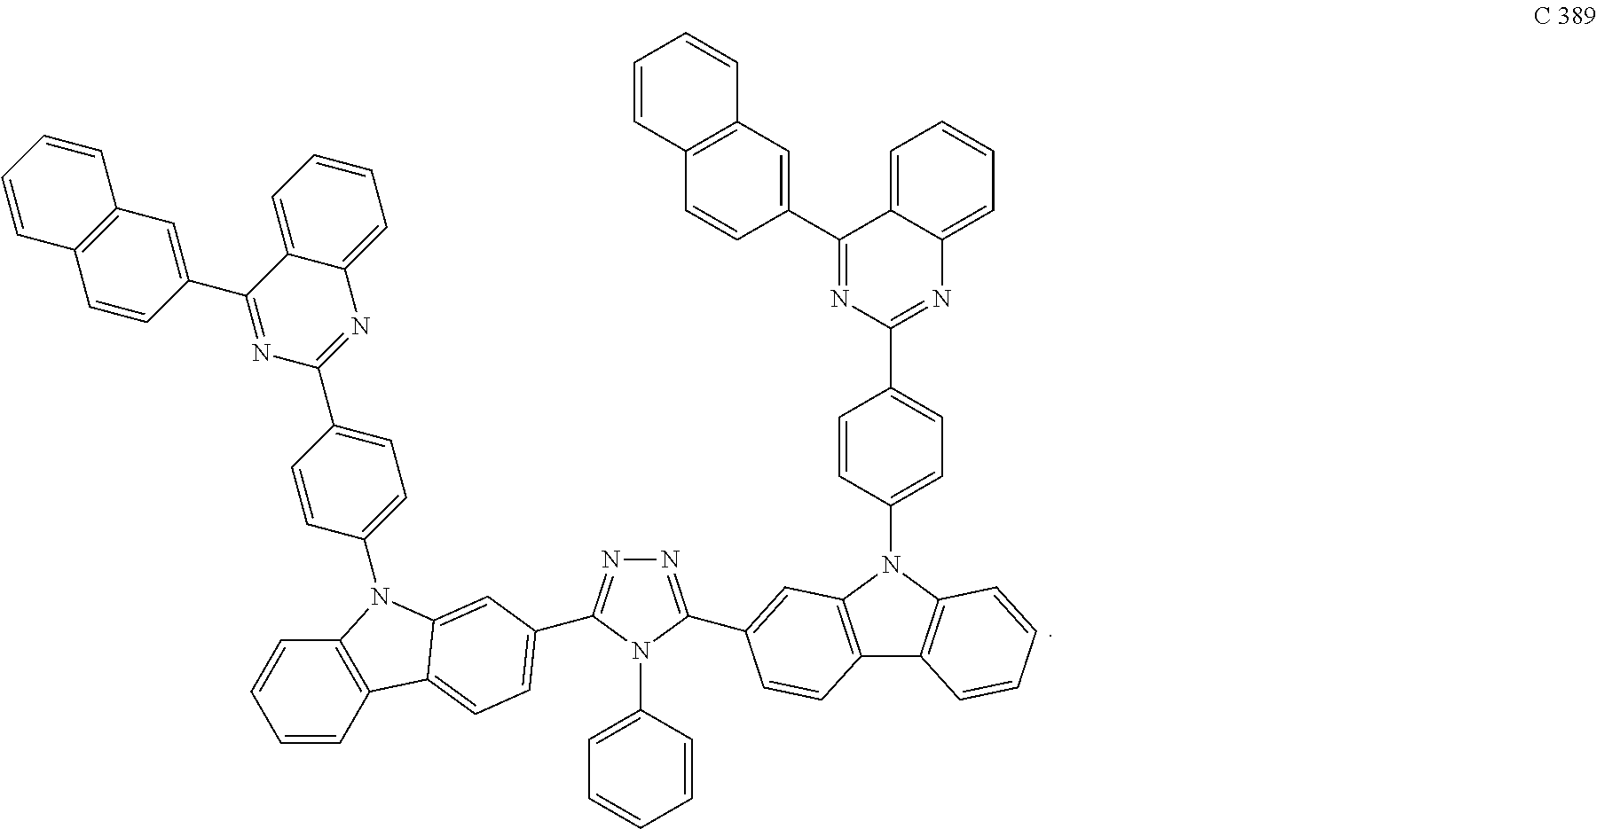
N1=C(C2=CC3=C(C4=C(N3C3=CC=C(C5=NC6=CC=CC=C6C(C6=CC7=C(C=C6)C=CC=C7)=N5)C=C3)C=CC=C4)C=C2)N(C2=CC=CC=C2)C(C2=CC=C3C4=C(C=CC=C4)N(C4=CC=C(C5=NC6=CC=CC=C6C(C6=CC7=C(C=C6)C=CC=C7)=N5)C=C4)C3=C2)=N1
